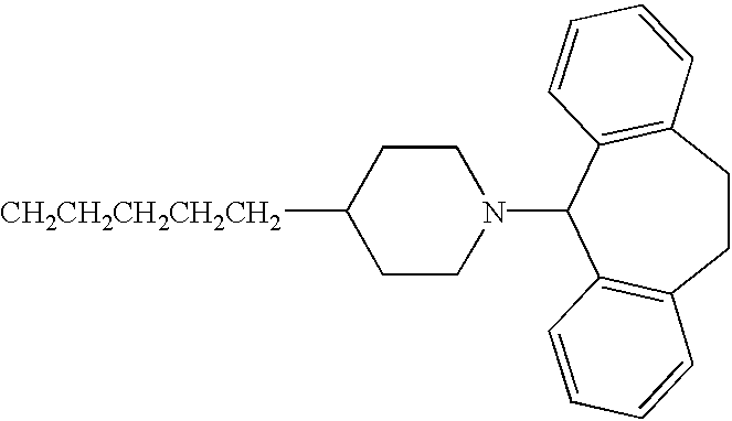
C1CN(C2C3=C(CCC4=C2C=CC=C4)C=CC=C3)CCC1[CH2CH2CH2CH2CH2]
